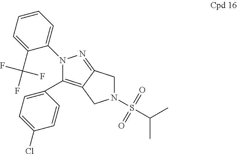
C1(C2=CC=C(Cl)C=C2)=C2C(=NN1C1=CC=CC=C1C(F)(F)F)CN(S(C(C)C)(=O)=O)C2
